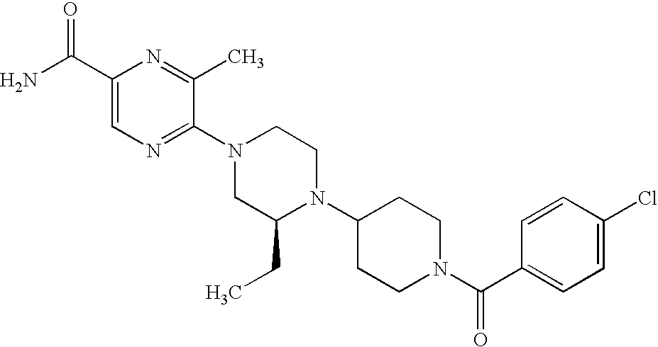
C1(C(N)=O)=CN=C(N2CC(CC)N(C3CCN(C(C4=CC=C(Cl)C=C4)=O)CC3)CC2)C(C)=N1
